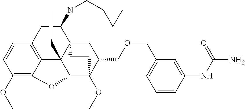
C1(OC)=C2C3=C(C=C1)CC1C45C3(C(C(OC)(C(COCC3=CC=CC(NC(N)=O)=C3)C4)CC5)O2)CCN1CC1CC1
